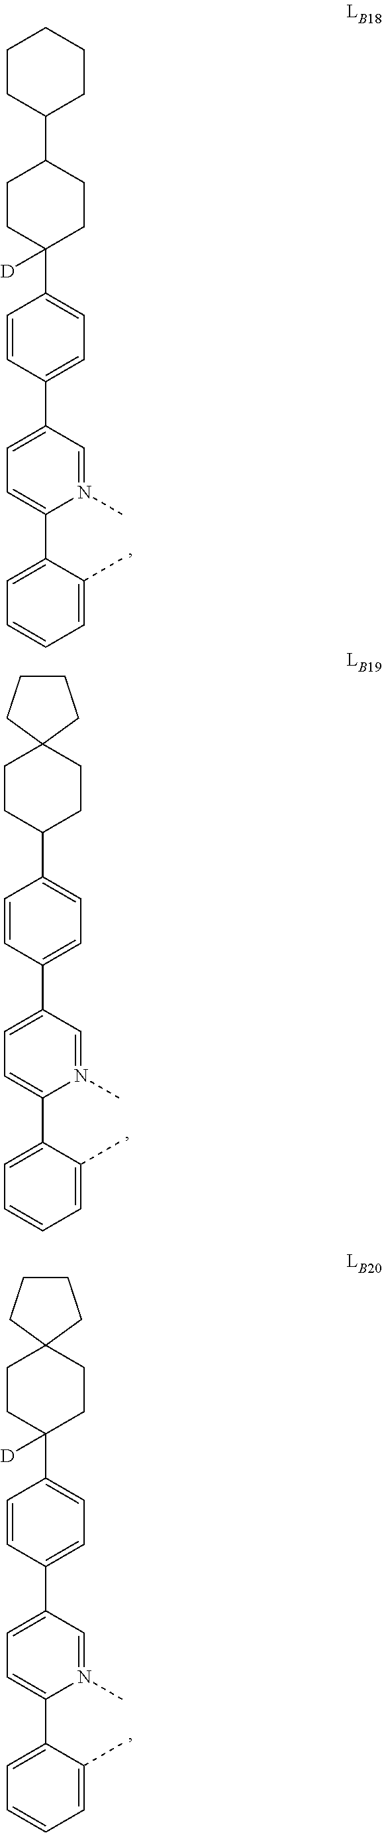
C1=CC(C2=CC=C(C3=CC=CC=C3C)N(C)=C2)=CC=C1C1([D])CCC(C2CCCCC2)CC1.C1=CC(C2=CC=C(C3=CC=CC=C3C)N(C)=C2)=CC=C1C1CCC2(CC1)CCCC2.C1=CC(C2=CC=C(C3=CC=CC=C3C)N(C)=C2)=CC=C1C1([D])CCC2(CC1)CCCC2
